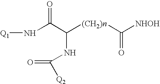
[Q1]NC(C([(CH2)n]C([NHOH])=O)NC(=O)[Q2])=O
